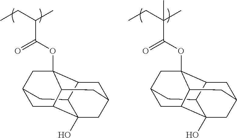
CCC(C)(C(=O)OC12CC3CC4C5(O)CC(CC1C5C3)CC24)C.CCC(C)C(=O)OC12CC3CC4C5(O)CC(CC1C5C3)CC24
